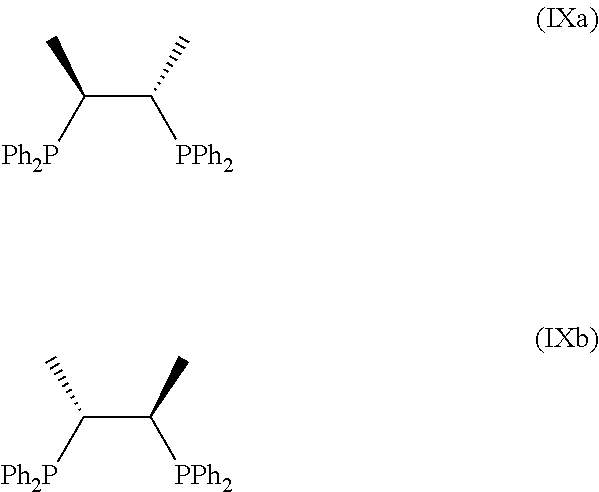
C(C(C)[PPh2])([Ph2P])C.C(C(C)[PPh2])([Ph2P])C
